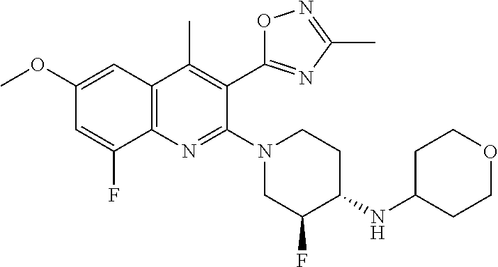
C1(OC)=CC2=C(C(F)=C1)N=C(N1CCC(NC3CCOCC3)C(F)C1)C(C1=NC(C)=NO1)=C2C
